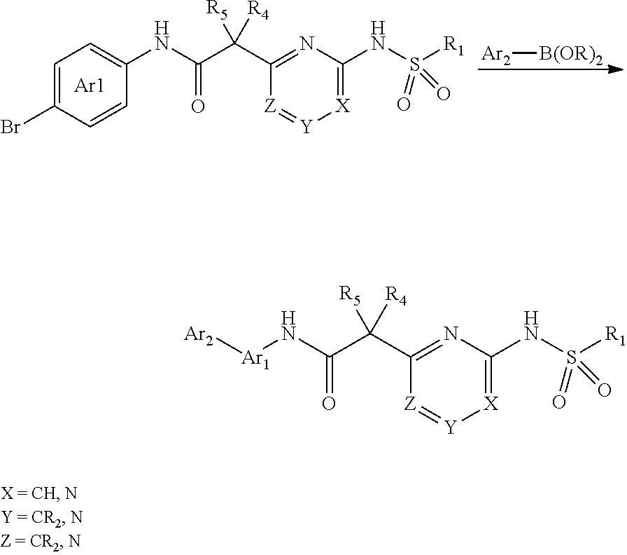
N(C(C(C1=NC(NS([R1])(=O)=O)=[X][Y]=[Z]1)([R5])[R4])=O)[Ar1][Ar2].N(C(C(C1=NC(NS([R1])(=O)=O)=[X][Y]=[Z]1)([R5])[R4])=O)C1=CC=C(Br)C=C1.[Ar1].[Ar2][B(OR)2]
